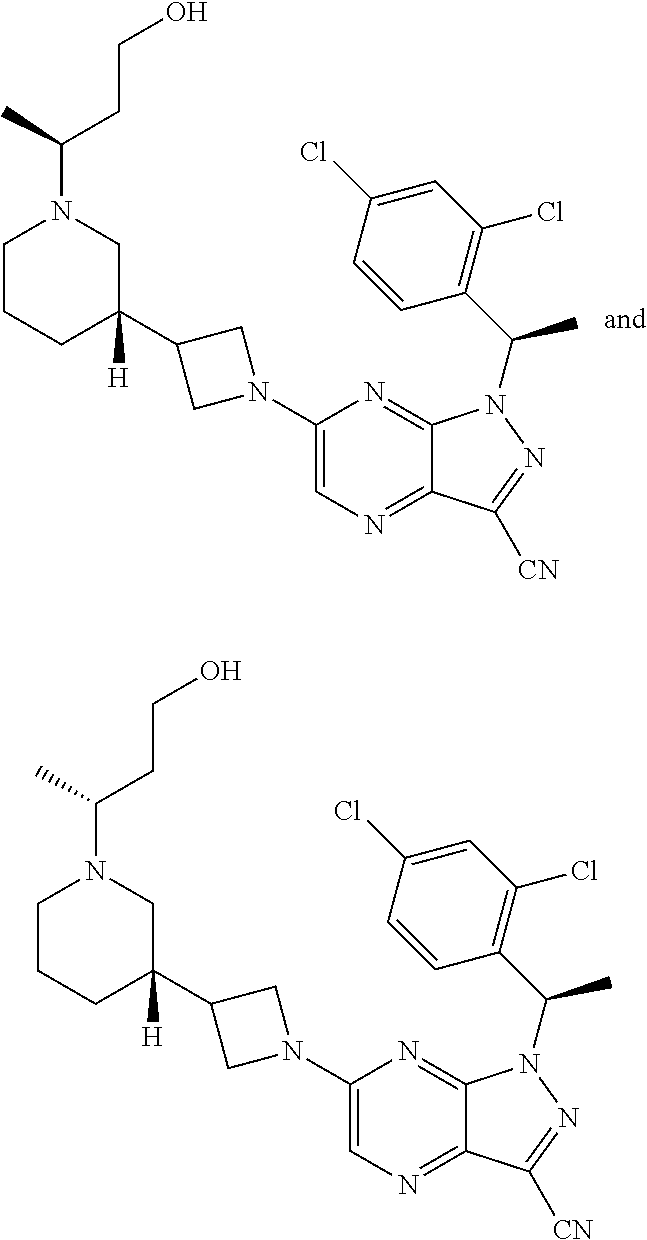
C1CCC(C2CN(C3=CN=C4C(=N3)N(C(C3=C(Cl)C=C(Cl)C=C3)C)N=C4[CN])C2)([H])CN1C(C)CCO.C1CCC(C2CN(C3=CN=C4C(=N3)N(C(C3=C(Cl)C=C(Cl)C=C3)C)N=C4[CN])C2)([H])CN1C(C)CCO
